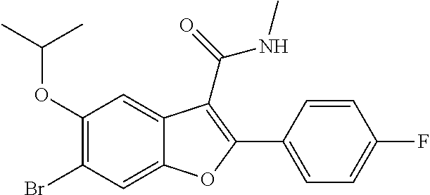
C1(OC(C)C)=C(Br)C=C2C(=C1)C(C(NC)=O)=C(C1=CC=C(F)C=C1)O2
